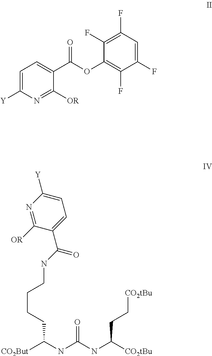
[CO2But]C(NC(NC([CO2tBu])CC[CO2tBu])=O)CCCCNC(=O)C1=CC=C([Y])N=C1[OR].C1=C([Y])N=C([OR])C(C(OC2=C(F)C(F)=CC(F)=C2F)=O)=C1
